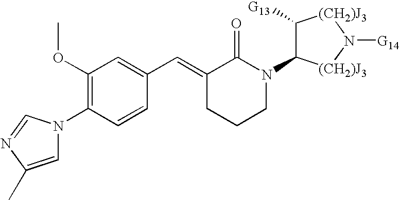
C1=C(C)N=CN1C1=C(OC)C=C(C=C2CCCN(C3C([G13])[(CH2)J3]N([G14])[(CH2)J3]3)C2=O)C=C1
